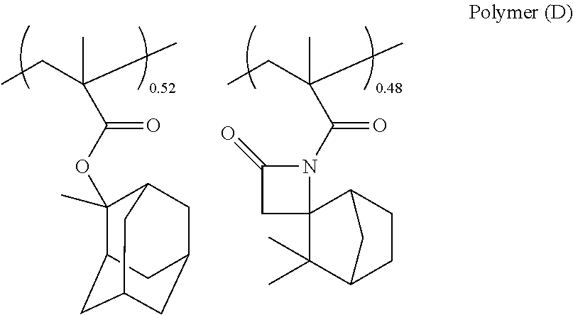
C1(OC(C(C)(CC)C)=O)(C)C2CC3CC(CC1C3)C2.C(C(C)(CC)C)(=O)N1C2(CC1=O)C(C)(C)C1CCC2C1
